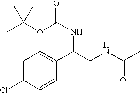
C1=C(Cl)C=CC(C(NC(=O)OC(C)(C)C)CNC(C)=O)=C1
